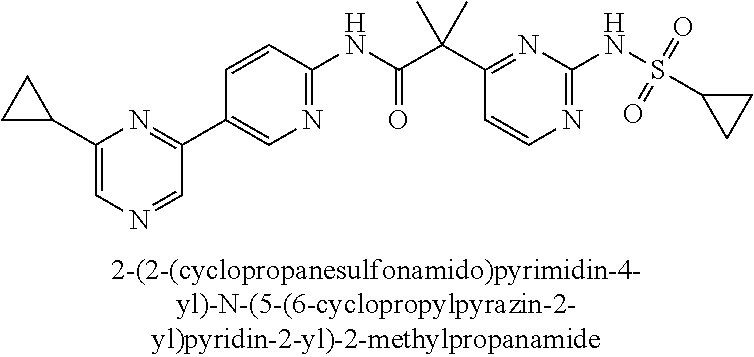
N1=C(NS(=O)(=O)C2CC2)N=C(C(C(NC2=NC=C(C3=NC(C4CC4)=CN=C3)C=C2)=O)(C)C)C=C1
